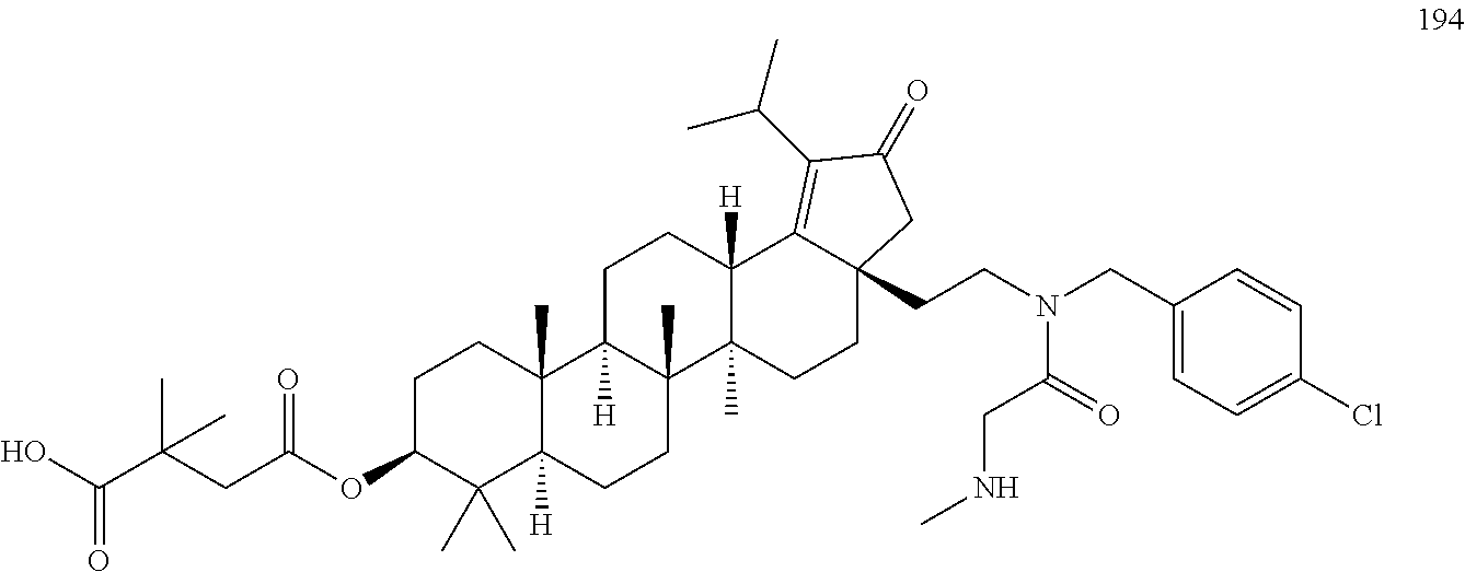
C1C(OC(CC(C(O)=O)(C)C)=O)C(C)(C)C2([H])C(C)(C1)C1([H])C(C)(CC2)C2(C)C([H])(CC1)C1=C(C(C)C)C(=O)CC1(CCN(CC1=CC=C(Cl)C=C1)C(=O)CNC)CC2
